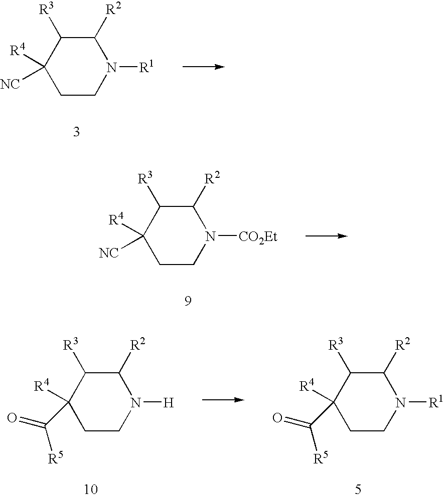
C1CN([R1])C([R2])C([R3])C1([R4])[NC].C1CN([CO2Et])C([R2])C([R3])C1([R4])[NC].C1CN([H])C([R2])C([R3])C1([R4])C([R5])=O.C1CN([R1])C([R2])C([R3])C1([R4])C([R5])=O
